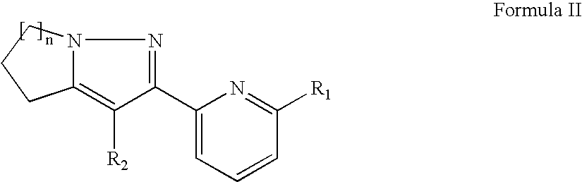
N12C(=C([R2])C(C3=CC=CC([R1])=N3)=N1)CCC2
